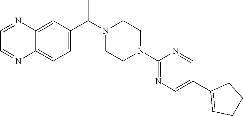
C12=CC(C(N3CCN(C4=NC=C(C5=CCCC5)C=N4)CC3)C)=CC=C1N=CC=N2
